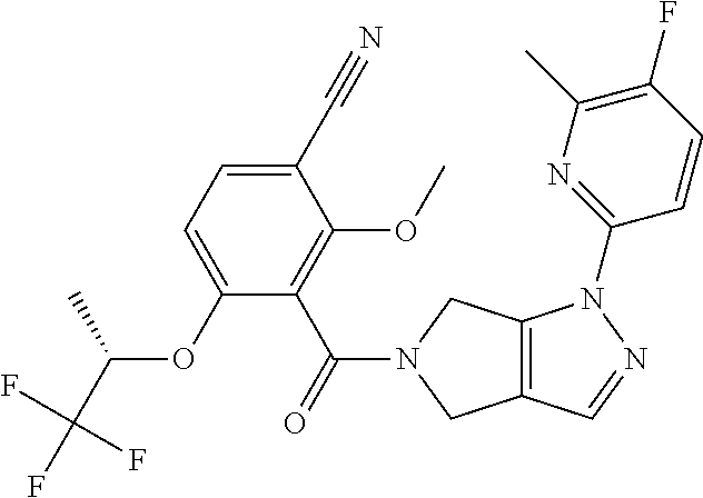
O(C1=CC=C(C#N)C(OC)=C1C(=O)N1CC2=C(C1)N(C1=NC(C)=C(F)C=C1)N=C2)C(C(F)(F)F)C
